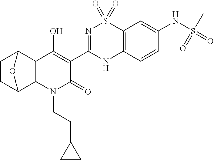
C12C3CCC(C1C(O)=C(C1=NS(=O)(=O)C4=C(N1)C=CC(NS(=O)(C)=O)=C4)C(=O)N2CCC1CC1)O3
